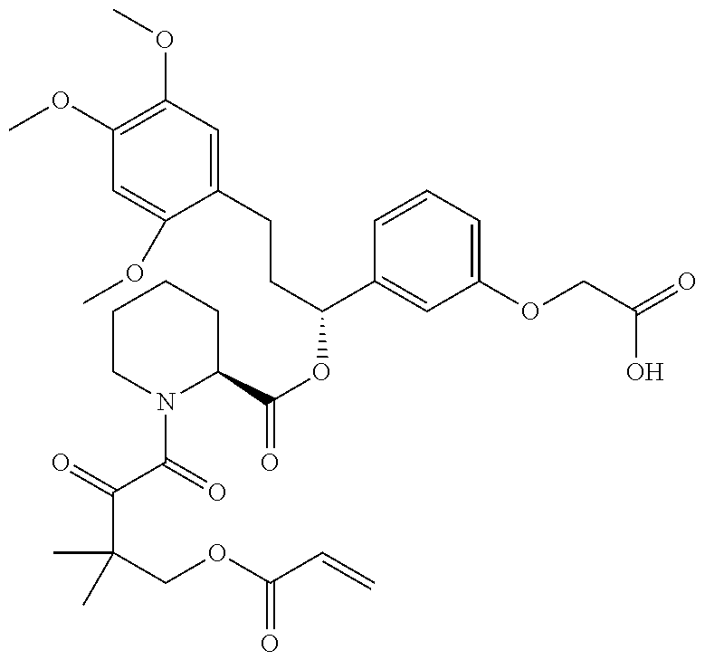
C1(OC)=C(OC)C=C(CCC(C2=CC(OCC(O)=O)=CC=C2)OC(C2CCCCN2C(C(C(C)(COC(=O)C=C)C)=O)=O)=O)C(OC)=C1
